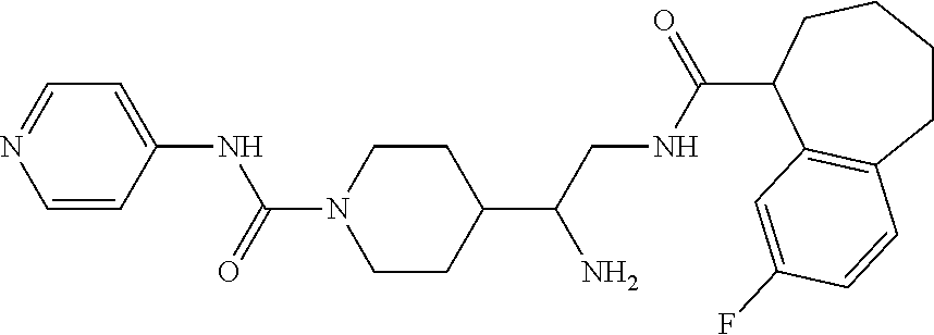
C1=CC(NC(N2CCC(C(CNC(=O)C3CCCCC4=C3C=C(F)C=C4)N)CC2)=O)=CC=N1
